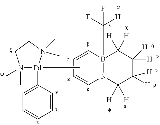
C1=CC=CB2(C([H])(F)F)N1C([H])([H])C([H])([H])C([H])([H])C2([H])[H].C[Pd]1(C2=CC=CC=C2)N(C)(C)CCN1(C)C
